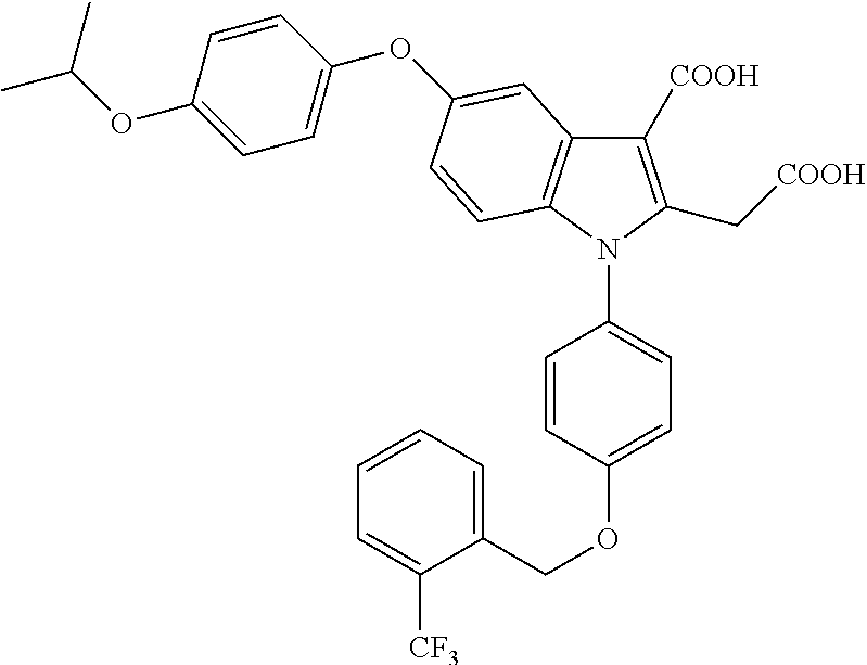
C1([COOH])=C(C[COOH])N(C2=CC=C(OCC3=CC=CC=C3[CF3])C=C2)C2=C1C=C(OC1=CC=C(OC(C)C)C=C1)C=C2
